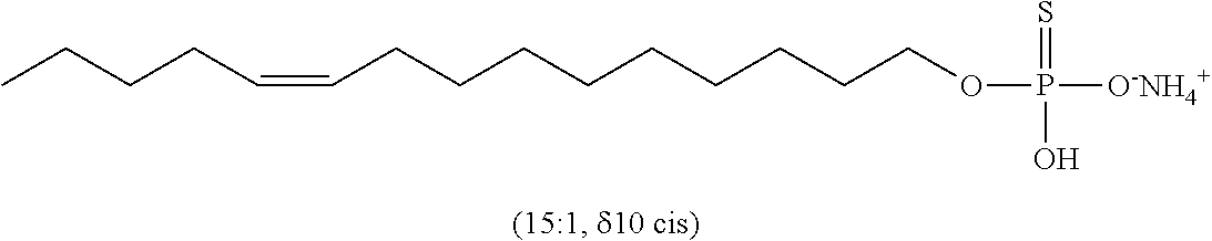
C(CCCCCCCCOP([O-NH4+])(=S)O)C=CCCCC
